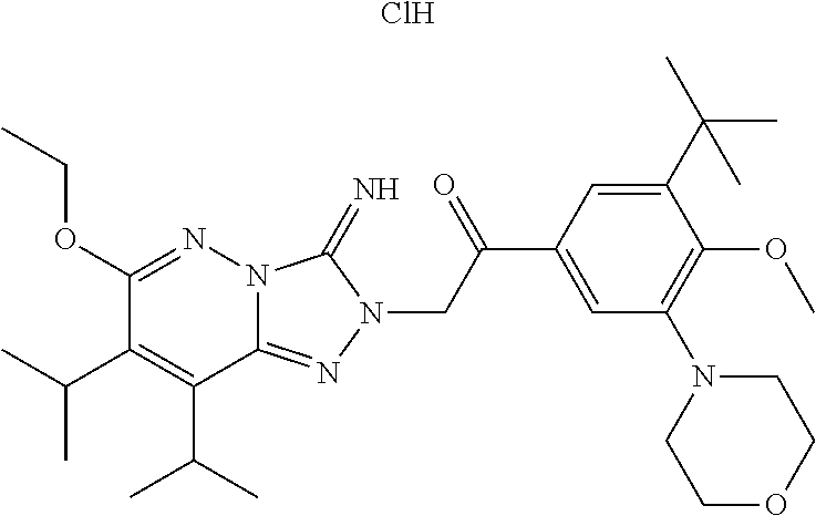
Cl.O(C1=NN2C(=NN(CC(C3=CC(N4CCOCC4)=C(OC)C(C(C)(C)C)=C3)=O)C2=N)C(C(C)C)=C1C(C)C)CC
